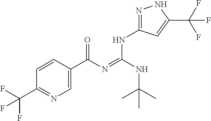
C1=CC(C(N=C(NC(C)(C)C)NC2=NNC(C(F)(F)F)=C2)=O)=CN=C1C(F)(F)F
